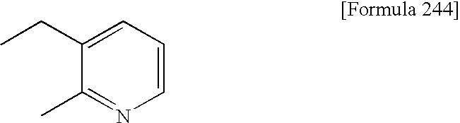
C1(CC)=CC=CN=C1C
